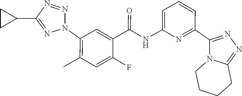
N1(C2=C(C)C=C(F)C(C(NC3=CC=CC(C4=NN=C5N4CCCC5)=N3)=O)=C2)N=NC(C2CC2)=N1
